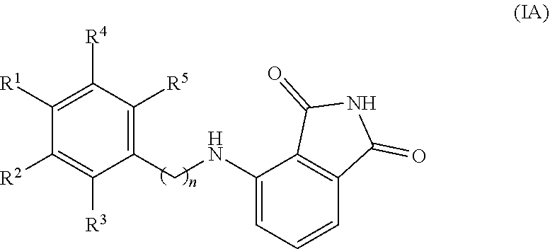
C1(CNC2=CC=CC3=C2C(=O)NC3=O)=C([R5])C([R4])=C([R1])C([R2])=C1[R3]
